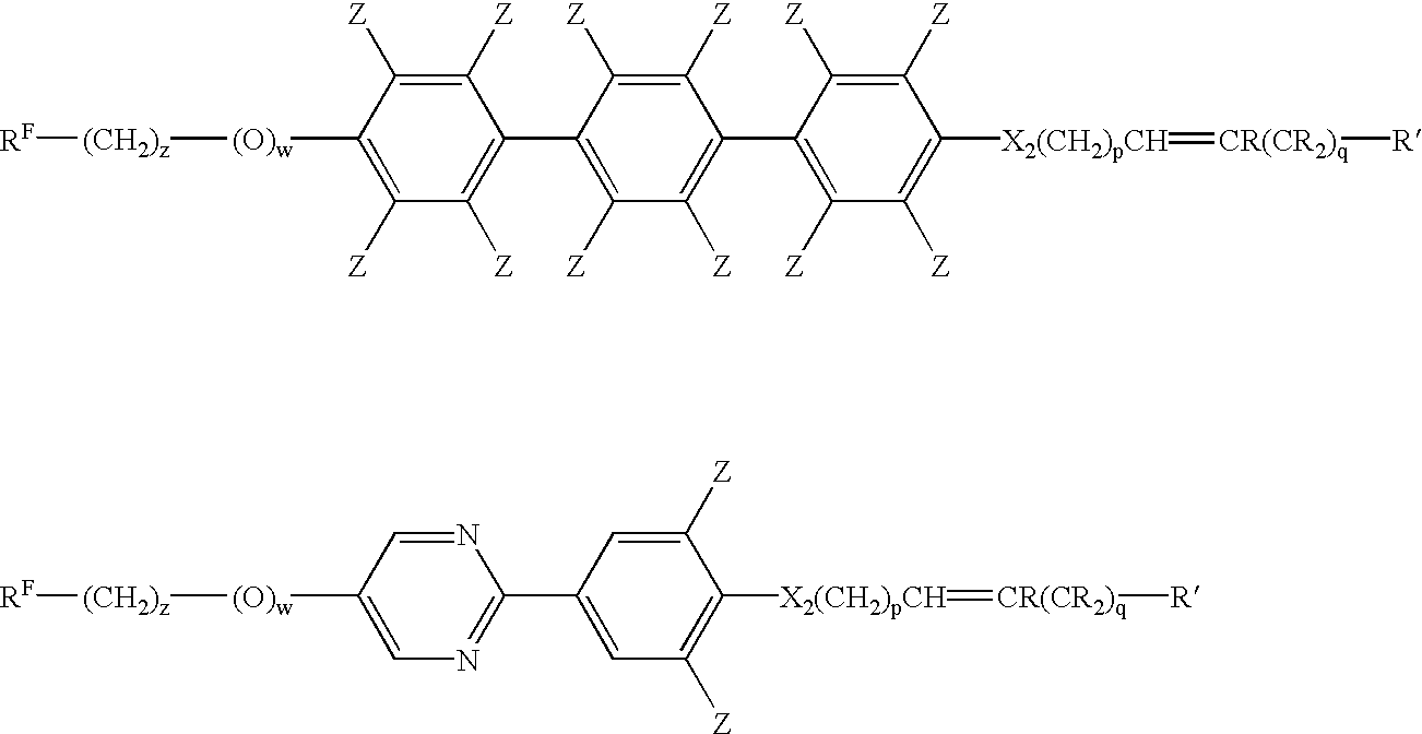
C1([(O)w][(CH2)z][RF])=C([Z])C([Z])=C(C2=C([Z])C([Z])=C(C3=C([Z])C([Z])=C([X2(CH2)pCH]=[CR(CR2)q][R])C([Z])=C3[Z])C([Z])=C2[Z])C([Z])=C1[Z].C1([(O)w][(CH2)z][RF])=CN=C(C2=CC([Z])=C([X2(CH2)pCH]=[CR(CR2)q][R])C([Z])=C2)N=C1
